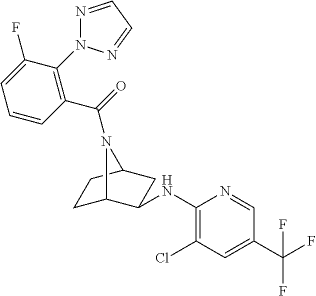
C1C2C(NC3=C(Cl)C=C(C(F)(F)F)C=N3)CC(C1)N2C(=O)C1=C(N2N=CC=N2)C(F)=CC=C1
